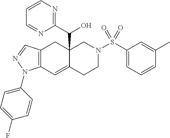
C12(C(O)C3=NC=CC=N3)C(=CC3=C(C1)C=NN3C1=CC=C(F)C=C1)CCN(S(C1=CC=CC(C)=C1)(=O)=O)C2
